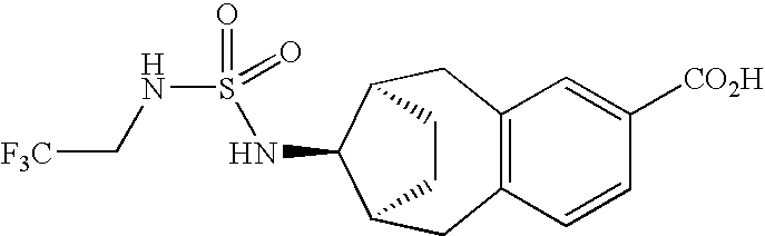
C12=C(C=CC([CO2H])=C1)CC1C(NS(NC[F3C])(=O)=O)C(C2)CC1
